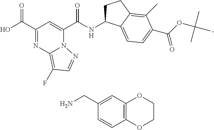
C1(C(O)=O)=NC2=C(F)C=NN2C(C(NC2CCC3=C(C)C(C(OC(C)(C)C)=O)=CC=C23)=O)=C1.C1(CN)=CC2=C(C=C1)OCCO2
